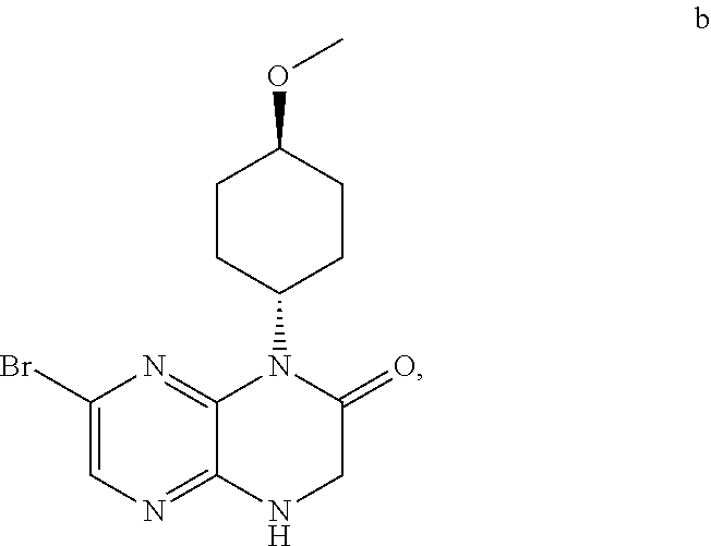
C1(Br)=CN=C2C(=N1)N(C1CCC(OC)CC1)C(=O)CN2
